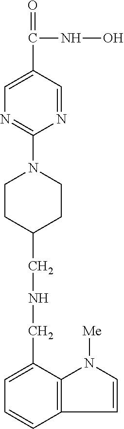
C12=C(C(CNCC3CCN(C4=NC=C(C(NO)=O)C=N4)CC3)=CC=C1)N([Me])C=C2
